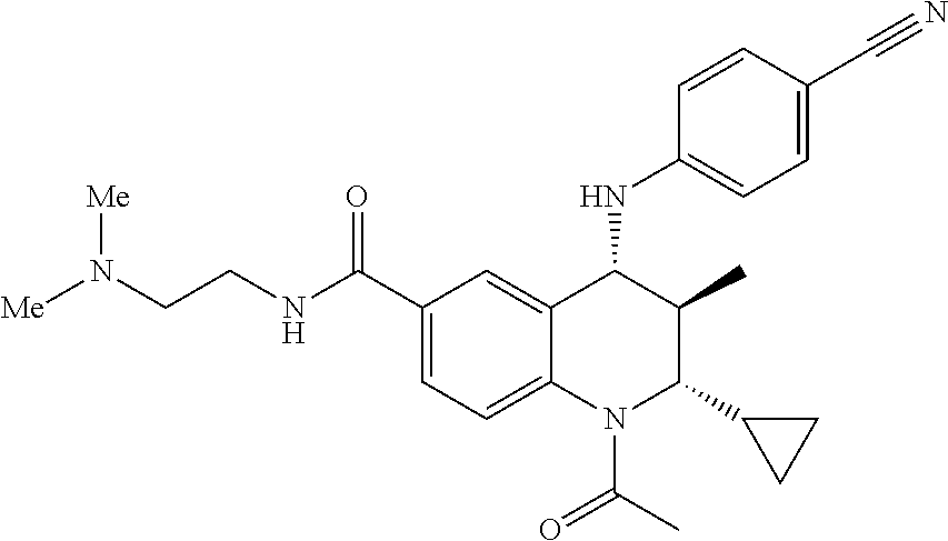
C1(C(NCCN([Me])[Me])=O)=CC=C2C(=C1)C(NC1=CC=C(C#N)C=C1)C(C)C(C1CC1)N2C(C)=O
